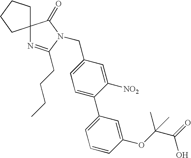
C12(CCCC1)N=C(CCCC)N(CC1=CC=C(C3=CC=CC(OC(C(O)=O)(C)C)=C3)C([NO2])=C1)C2=O
